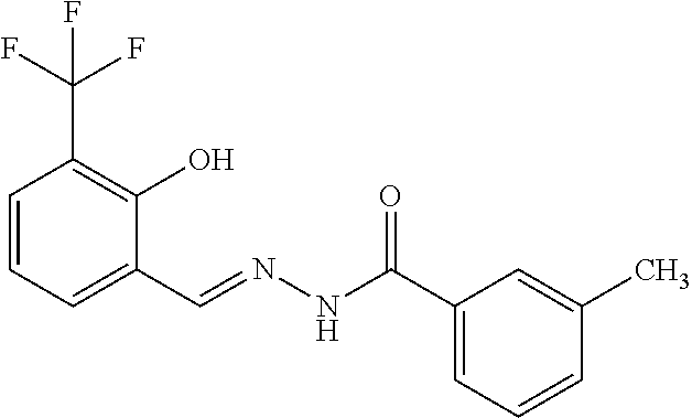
C1=CC=C(C=NNC(C2=CC=CC(C)=C2)=O)C(O)=C1C(F)(F)F
